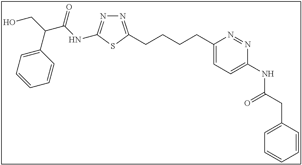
N1=C(CCCCC2=CC=C(NC(CC3=CC=CC=C3)=O)N=N2)SC(NC(C(CO)C2=CC=CC=C2)=O)=N1
